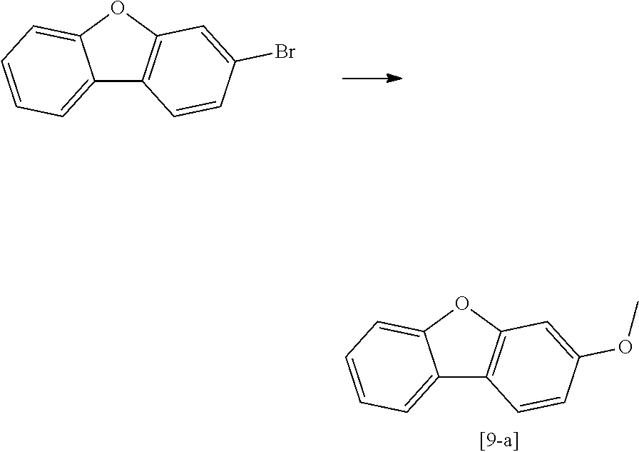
C12=CC=CC=C1OC1=C2C=CC(Br)=C1.C12=CC=CC=C1OC1=C2C=CC(OC)=C1
